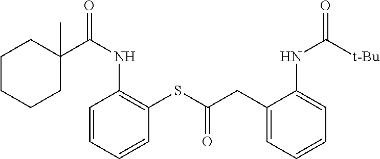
C1C(C(NC2=C(SC(CC3=CC=CC=C3NC(=O)[t-Bu])=O)C=CC=C2)=O)(C)CCCC1
